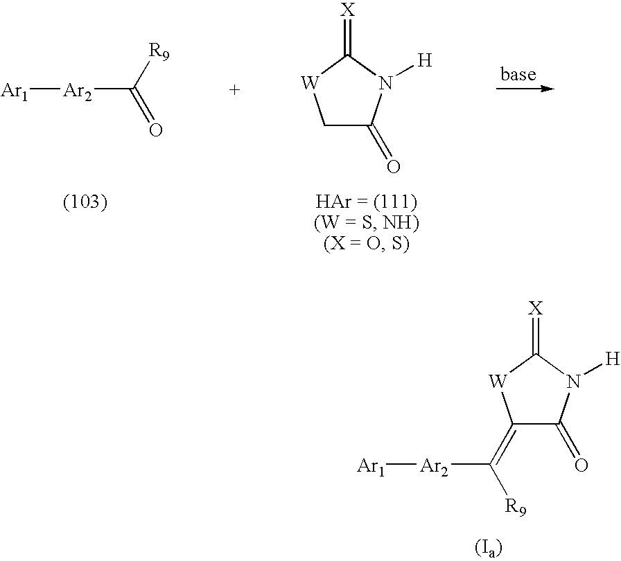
[Ar2](C([R9])=O)[Ar1].C1C(=O)N([H])C(=[X])[W]1.C1(=C([R9])[Ar2][Ar1])C(=O)N([H])C(=[X])[W]1
